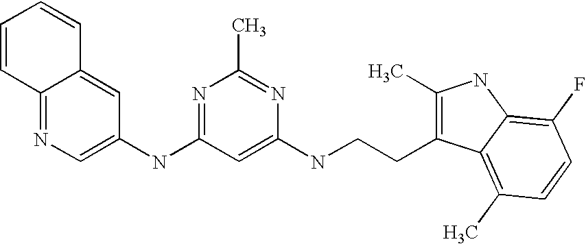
C1(NC2=NC(C)=NC(NCCC3=C(C)NC4=C(F)C=CC(C)=C34)=C2)=CN=C2C(=C1)C=CC=C2
